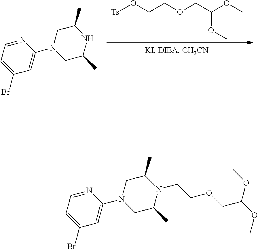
N1=CC=C(Br)C=C1N1CC(C)NC(C)C1.[Ts]OCCOCC(OC)OC.N1=CC=C(Br)C=C1N1CC(C)N(CCOCC(OC)OC)C(C)C1
